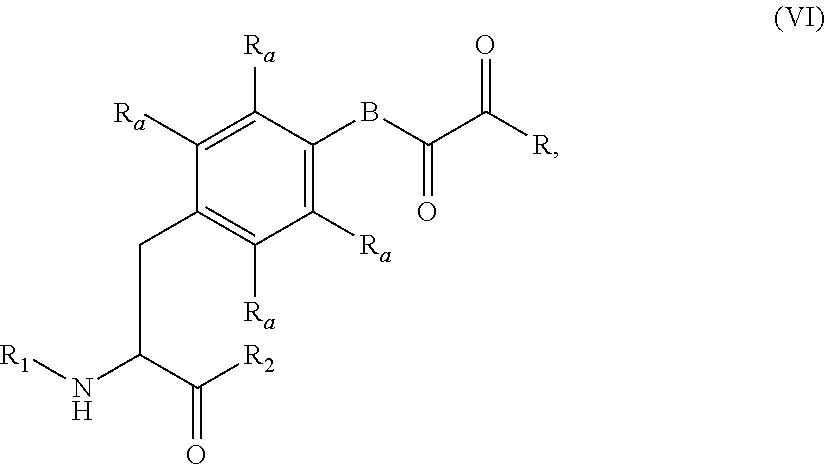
C1([Ra])=C([Ra])C(BC(=O)C([R])=O)=C([Ra])C([Ra])=C1CC(C([R2])=O)N[R1]
